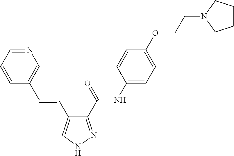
C1(C(NC2=CC=C(OCCN3CCCC3)C=C2)=O)=NNC=C1C=CC1=CN=CC=C1
